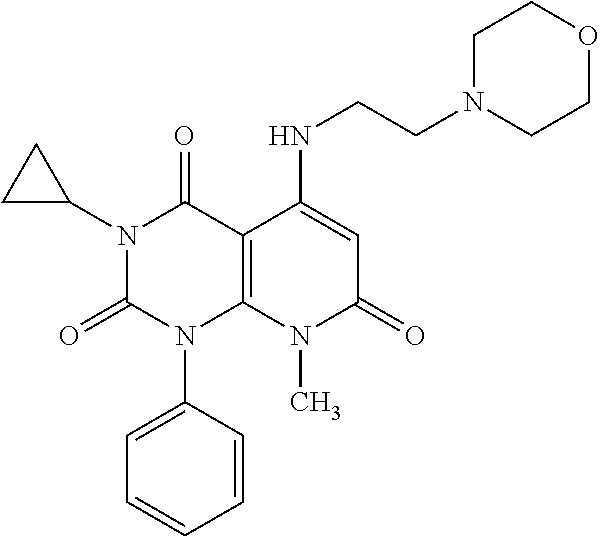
C1=CC(N2C3=C(C(=O)N(C4CC4)C2=O)C(NCCN2CCOCC2)=CC(=O)N3C)=CC=C1
